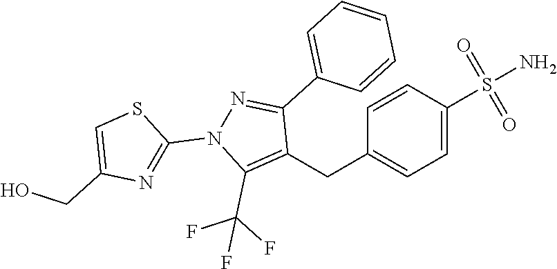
C1=CC(S(N)(=O)=O)=CC=C1CC1=C(C(F)(F)F)N(C2=NC(CO)=CS2)N=C1C1=CC=CC=C1
